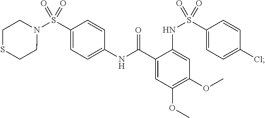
N1(S(C2=CC=C(NC(C3=CC(OC)=C(OC)C=C3NS(C3=CC=C(Cl)C=C3)(=O)=O)=O)C=C2)(=O)=O)CCSCC1
